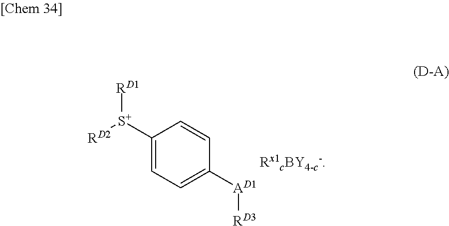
C1([S+]([RD1])[RD2])=CC=C([AD1][RD3])C=C1
